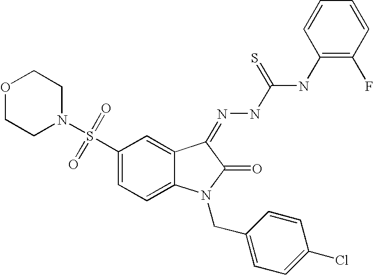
O1CCN(S(=O)(=O)C2=CC=C3C(=C2)C(=NNC(NC2=C(F)C=CC=C2)=S)C(=O)N3CC2=CC=C(Cl)C=C2)CC1
